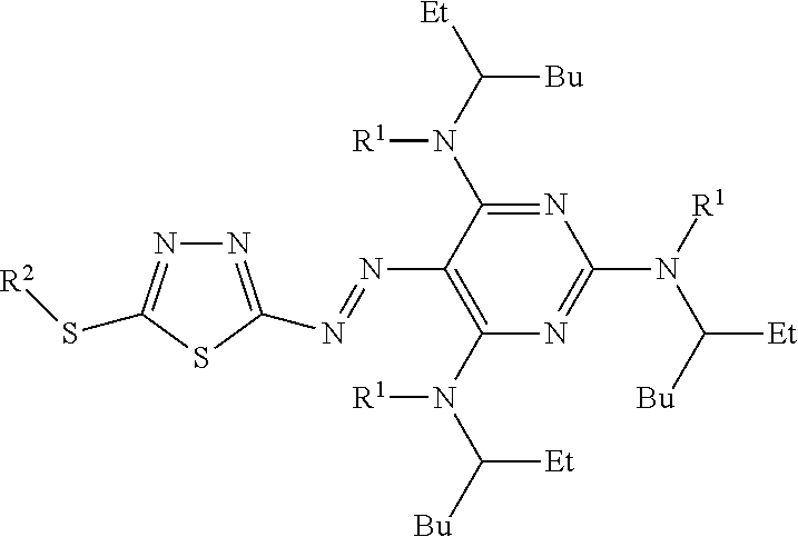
N(C1=C(N(C([Bu])[Et])[R1])N=C(N([R1])C([Bu])[Et])N=C1N(C([Et])[Bu])[R1])=NC1=NN=C(S[R2])S1
